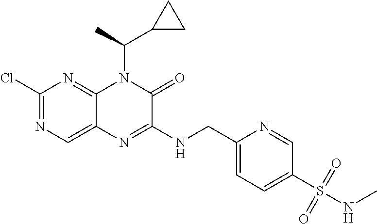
C1(Cl)=NC=C2C(=N1)N(C(C)C1CC1)C(=O)C(NCC1=CC=C(S(NC)(=O)=O)C=N1)=N2
